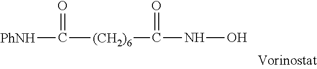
[PhNH]C(=O)[(CH2)6]C(NO)=O
